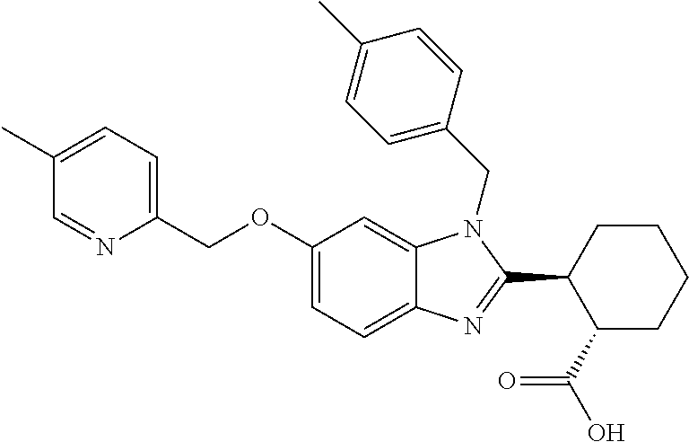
C1(OCC2=CC=C(C)C=N2)=CC=C2C(=C1)N(CC1=CC=C(C)C=C1)C(C1C(C(=O)O)CCCC1)=N2
